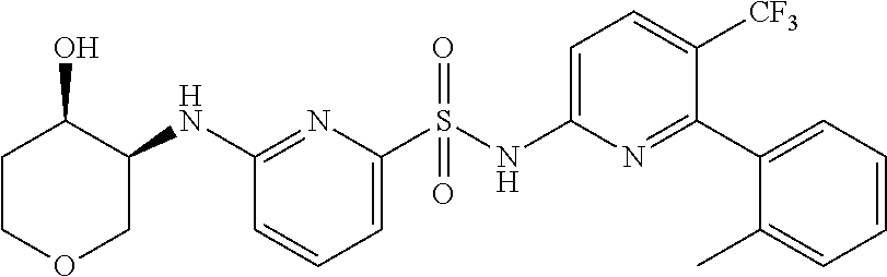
C1=C(S(NC2=CC=C([CF3])C(C3=CC=CC=C3C)=N2)(=O)=O)N=C(NC2C(O)CCOC2)C=C1
